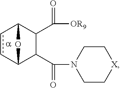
c1cC2C(C(N3CC[X]CC3)=O)C(C([OR9])=O)C1O2
